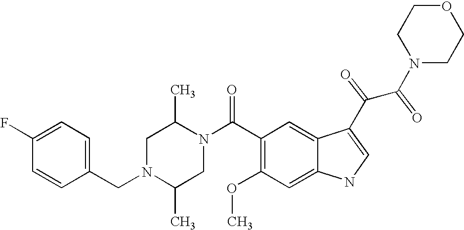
C1(F)=CC=C(CN2C(C)CN(C(C3=C(OC)C=C4C(=C3)C(C(C(N3CCOCC3)=O)=O)=CN4)=O)C(C)C2)C=C1
